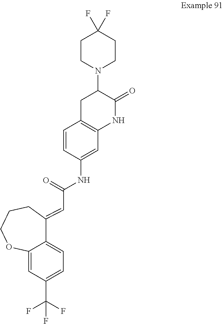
C1=C2C(=CC=C1C(F)(F)F)C(=CC(NC1=CC3=C(C=C1)CC(N1CCC(F)(F)CC1)C(=O)N3)=O)CCCO2
